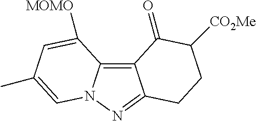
C12=C3N(N=C1CCC([CO2Me])C2=O)C=C(C)C=C3[MOMO]
